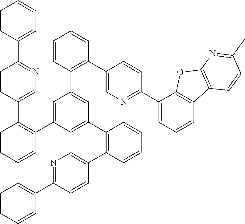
C1=CC(C2=NC=C(C3=C(C4=CC(C5=C(C6=CN=C(C7=CC=CC8=C7OC7=C8C=CC(C)=N7)C=C6)C=CC=C5)=CC(C5=C(C6=CN=C(C7=CC=CC=C7)C=C6)C=CC=C5)=C4)C=CC=C3)C=C2)=CC=C1
